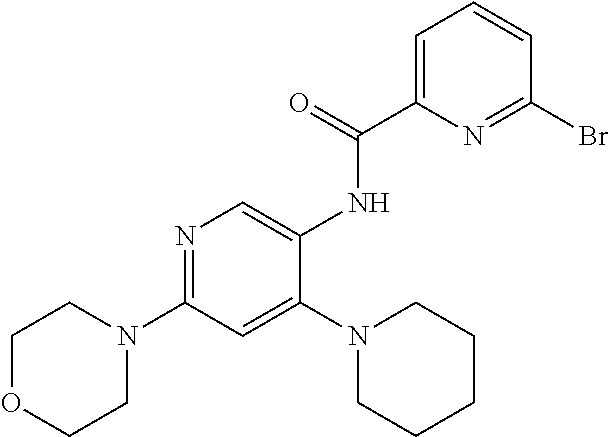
C1OCCN(C2=NC=C(NC(=O)C3=CC=CC(Br)=N3)C(N3CCCCC3)=C2)C1
